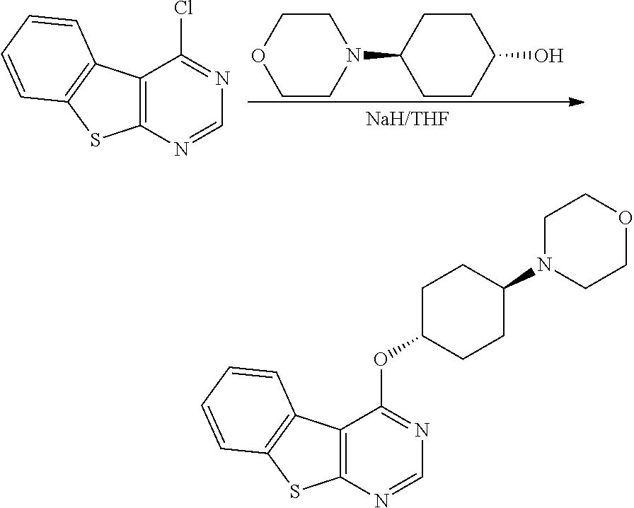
C1CN(C2CCC(O)CC2)CCO1.C12=C(N=CN=C1Cl)SC1=C2C=CC=C1.C12=C(N=CN=C1OC1CCC(N3CCOCC3)CC1)SC1=C2C=CC=C1
